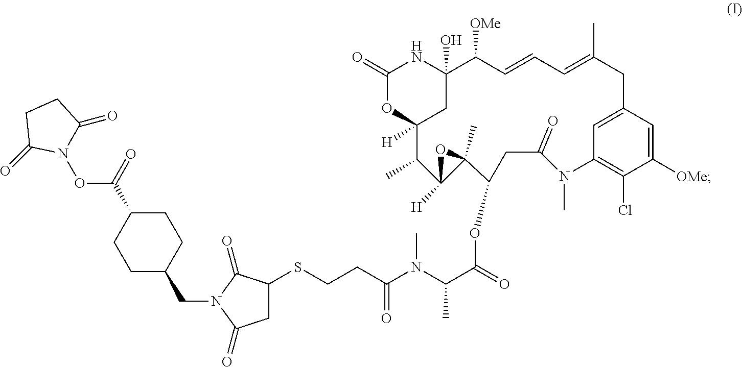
N1C2(O)C([OMe])C=CC=C(C)CC3=CC(=C(Cl)C([OMe])=C3)N(C)C(=O)CC(OC(C(N(C(CCSC3CC(=O)N(CC4CCC(C(=O)ON5C(=O)CCC5=O)CC4)C3=O)=O)C)C)=O)C3(C)C([H])(C(C)C([H])(OC1=O)C2)O3
